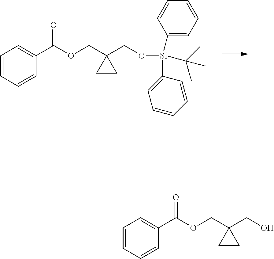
O(CC1(CO[Si](C2=CC=CC=C2)(C2=CC=CC=C2)C(C)(C)C)CC1)C(C1=CC=CC=C1)=O.O(CC1(CO)CC1)C(C1=CC=CC=C1)=O
